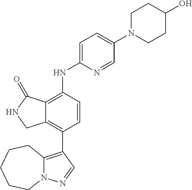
C12=C(C3=C4N(N=C3)CCCCC4)C=CC(NC3=CC=C(N4CCC(O)CC4)C=N3)=C1C(=O)NC2
